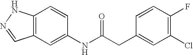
C12=C(C=C(NC(CC3=CC(Cl)=C(F)C=C3)=O)C=C1)C=NN2
